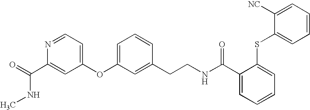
O=C(C1=CC(OC2=CC=CC(CCNC(C3=CC=CC=C3SC3=CC=CC=C3[NC])=O)=C2)=CC=N1)NC
